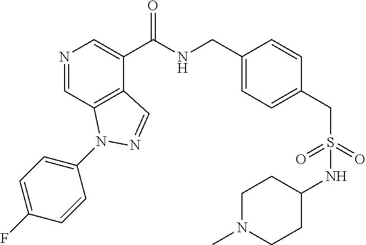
N1=CC2=C(C(C(NCC3=CC=C(CS(=O)(=O)NC4CCN(C)CC4)C=C3)=O)=C1)C=NN2C1=CC=C(F)C=C1
